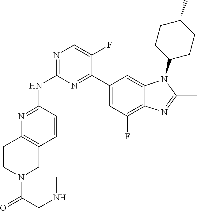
N1=C(NC2=NC=C(F)C(C3=CC(F)=C4C(=C3)N(C3CCC(C)CC3)C(C)=N4)=N2)C=CC2=C1CCN(C(=O)CNC)C2
